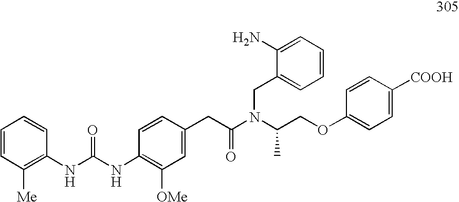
O(CC(N(C(CC1=CC([OMe])=C(NC(=O)NC2=C([Me])C=CC=C2)C=C1)=O)CC1=CC=CC=C1N)C)C1=CC=C([COOH])C=C1
